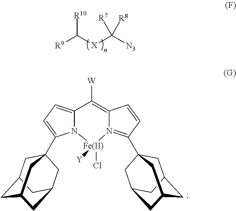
N12C(=CC=C1C13CC4CC(CC(C1)C4)C3)C([W])=C1N(=C(C34CC5CC(CC(C3)C5)C4)C=C1)[Fe]2([Y])Cl.[R9]C([X]C([N3])([R7])[R8])[R10]
